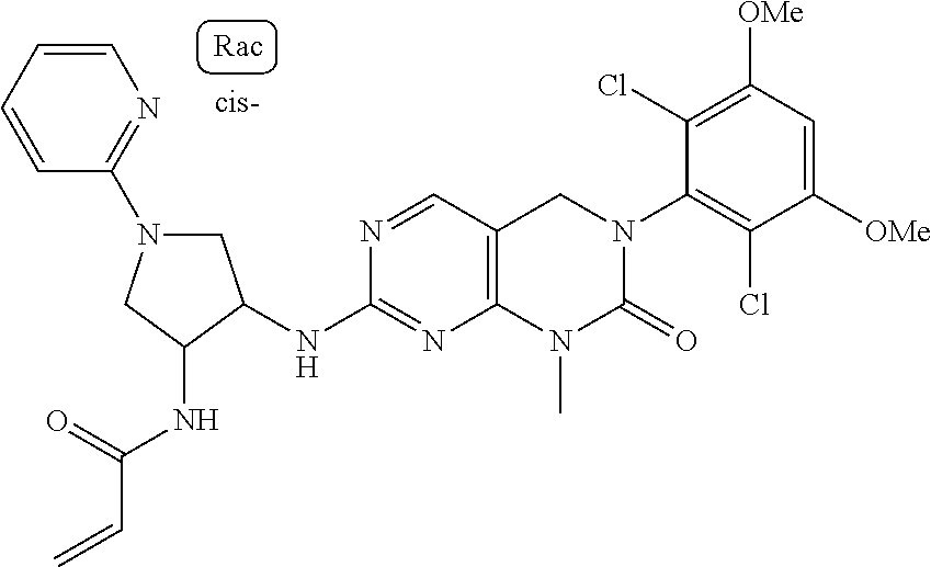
N1(C2=NC=CC=C2)CC(NC2=NC3=C(C=N2)CN(C2=C(Cl)C([OMe])=CC([OMe])=C2Cl)C(=O)N3C)C(NC(=O)C=C)C1
